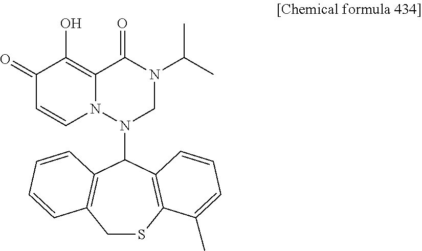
C1SC2=C(C(N3CN(C(C)C)C(=O)C4=C(O)C(=O)C=CN34)C3=C1C=CC=C3)C=CC=C2C
